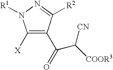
C1([X])=C(C(=O)C([CN])[COOR3])C([R2])=NN1[R1]
